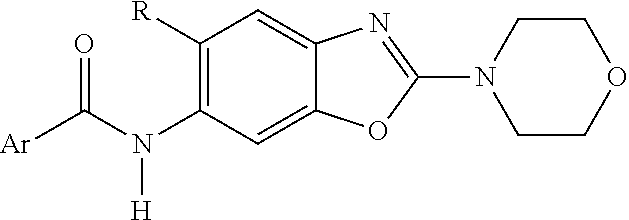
[Ar]C(N(C1=C([R])C=C2C(=C1)OC(N1CCOCC1)=N2)[H])=O
